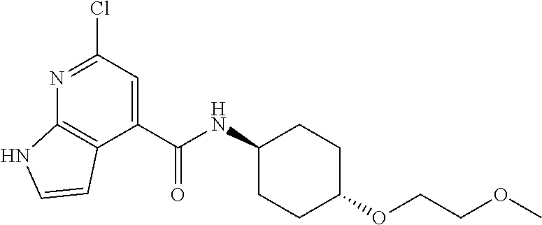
C1(NC(C2=CC(Cl)=NC3=C2C=CN3)=O)CCC(OCCOC)CC1
